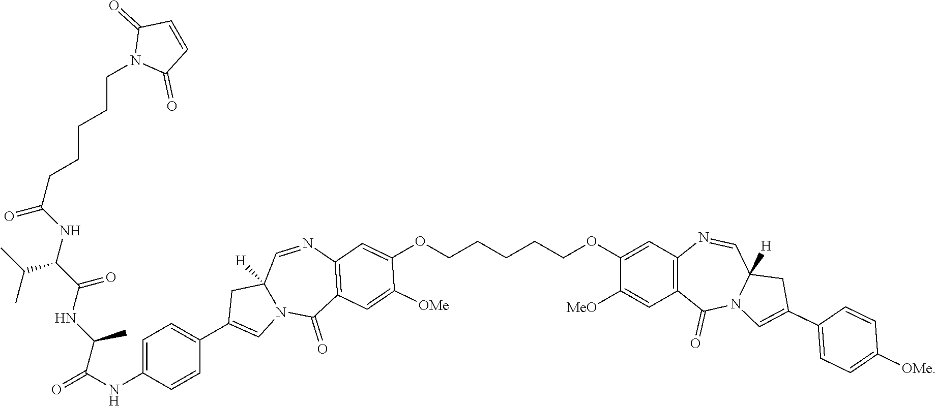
C12=C(C=C(OCCCCCOC3=CC4=C(C(=O)N5C=C(C6=CC=C(NC(C(C)NC(=O)C(C(C)C)NC(=O)CCCCCN7C(=O)C=CC7=O)=O)C=C6)CC5([H])C=N4)C=C3[OMe])C([MeO])=C1)N=CC1([H])N(C2=O)C=C(C2=CC=C([OMe])C=C2)C1
